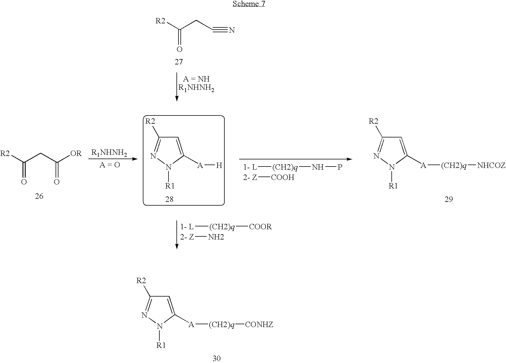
[R2]C(CC#N)=O.C1=C([A][H])N([R1])N=C1[R2].[R2]C(CC([OR])=O)=O.[1- L][(CH2)q]NP.[2- Z][COOH].C1=C([A][(CH2)q][NHCOZ])N([R1])N=C1[R2].[1- L][(CH2)q][COOR].[2- Z]N.C1=C([A][(CH2)q][CONHZ])N([R1])N=C1[R2]
